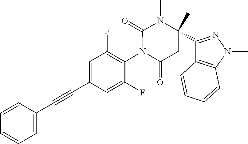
C1=CC(C#CC2=CC(F)=C(N3C(=O)CC(C4=NN(C)C5=C4C=CC=C5)(C)N(C)C3=O)C(F)=C2)=CC=C1
